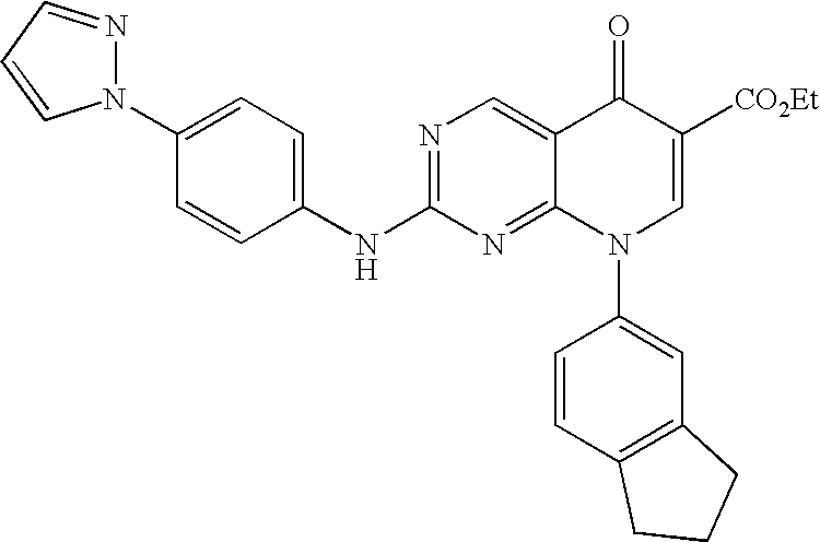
C1(NC2=NC=C3C(=N2)N(C2=CC4=C(C=C2)CCC4)C=C([CO2Et])C3=O)=CC=C(N2N=CC=C2)C=C1
